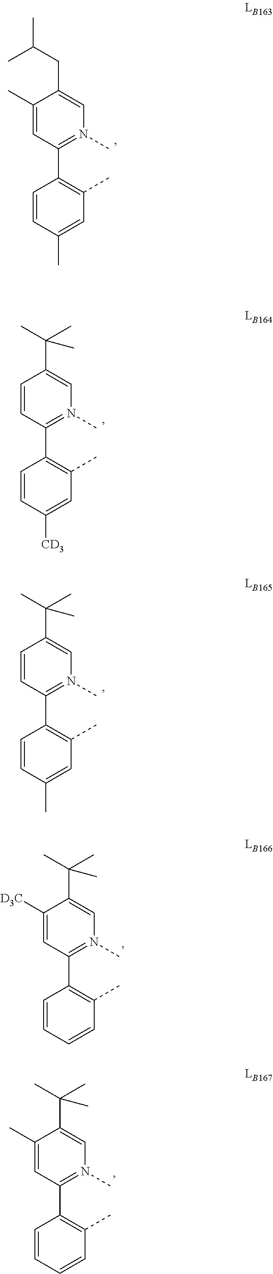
C1(C2=C(C)C=C(C)C=C2)=N(C)C=C(CC(C)C)C(C)=C1.C1(C2=C(C)C=C([CD3])C=C2)=N(C)C=C(C(C)(C)C)C=C1.C1(C2=C(C)C=C(C)C=C2)=N(C)C=C(C(C)(C)C)C=C1.C1(C2=C(C)C=CC=C2)=N(C)C=C(C(C)(C)C)C([D3C])=C1.C1(C2=C(C)C=CC=C2)=N(C)C=C(C(C)(C)C)C(C)=C1
